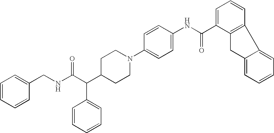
C1(CNC(C(C2CCN(C3=CC=C(NC(C4=CC=CC5=C4CC4=CC=CC=C54)=O)C=C3)CC2)C2=CC=CC=C2)=O)=CC=CC=C1
